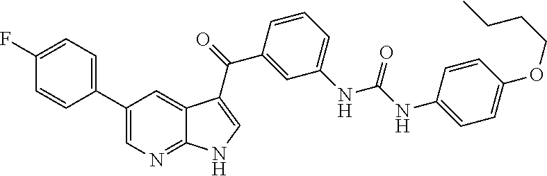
C1(C2=CC=C(F)C=C2)=CN=C2C(=C1)C(C(C1=CC(NC(=O)NC3=CC=C(OCCCC)C=C3)=CC=C1)=O)=CN2
